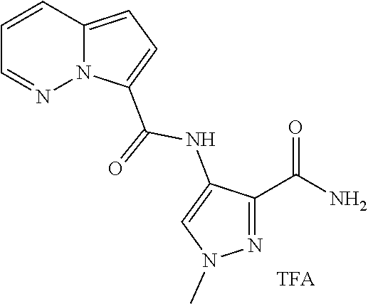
N1(C)C=C(NC(=O)C2=CC=C3N2N=CC=C3)C(C(=O)N)=N1
